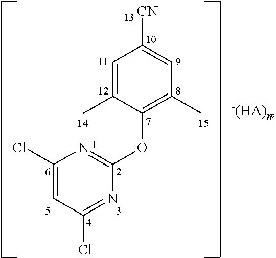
C1=C([CN])C=C(C)C(OC2=NC(Cl)=CC(Cl)=N2)=C1C
